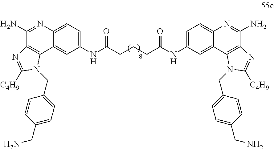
C1(NC(CCCC(NC2=CC=C3C(=C2)C2=C(C(N)=N3)N=C([C4H9])N2CC2=CC=C(CN)C=C2)=O)=O)=CC=C2C(=C1)C1=C(C(N)=N2)N=C([C4H9])N1CC1=CC=C(CN)C=C1
